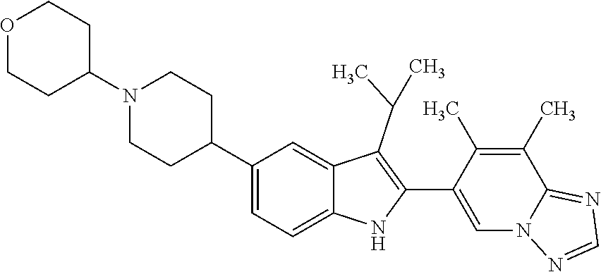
C1N(C2CCOCC2)CCC(C2=CC=C3C(=C2)C(C(C)C)=C(C2=CN4C(=NC=N4)C(C)=C2C)N3)C1
